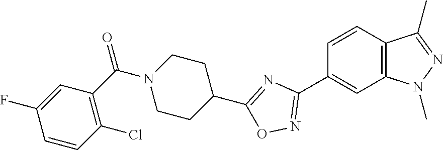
C1=CC2=C(C=C1C1=NOC(C3CCN(C(C4=C(Cl)C=CC(F)=C4)=O)CC3)=N1)N(C)N=C2C
